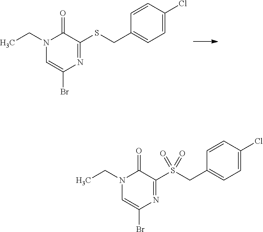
N1(CC)C=C(Br)N=C(SCC2=CC=C(Cl)C=C2)C1=O.N1(CC)C=C(Br)N=C(S(CC2=CC=C(Cl)C=C2)(=O)=O)C1=O
